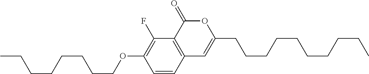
C1=CC2=C(C(F)=C1OCCCCCCCC)C(=O)OC(CCCCCCCCCC)=C2
